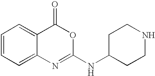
C1=CC=C2C(=C1)C(=O)OC(NC1CCNCC1)=N2
